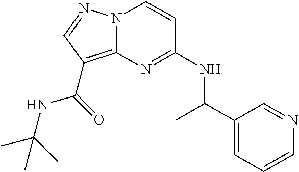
N(C1=NC2=C(C(NC(C)(C)C)=O)C=NN2C=C1)C(C1=CC=CN=C1)C
